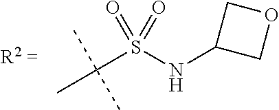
C(S(NC1COC1)(=O)=O)(C)(C)C
